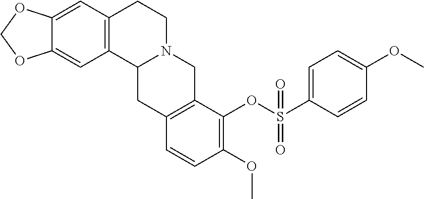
C12=C(C=C3C(=C1)OCO3)CCN1C2CC2=C(C1)C(OS(C1=CC=C(OC)C=C1)(=O)=O)=C(OC)C=C2
